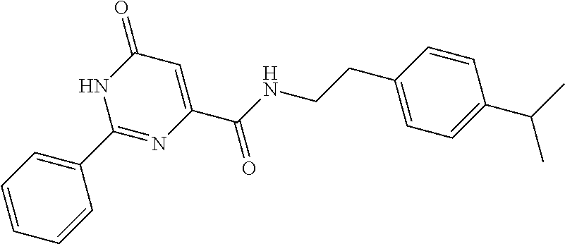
C1=CC=C(C2=NC(C(=O)NCCC3=CC=C(C(C)C)C=C3)=CC(=O)N2)C=C1
